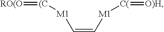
[(C]([M1]C=C[M1][C(]=[O)H])=[RO(O]
